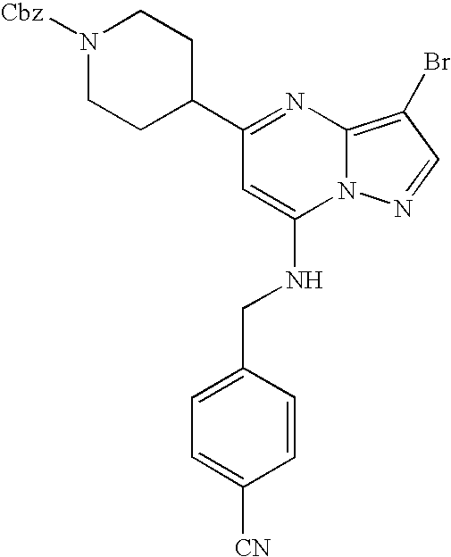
C1(C2=NC3=C(Br)C=NN3C(NCC3=CC=C([CN])C=C3)=C2)CCN([Cbz])CC1
